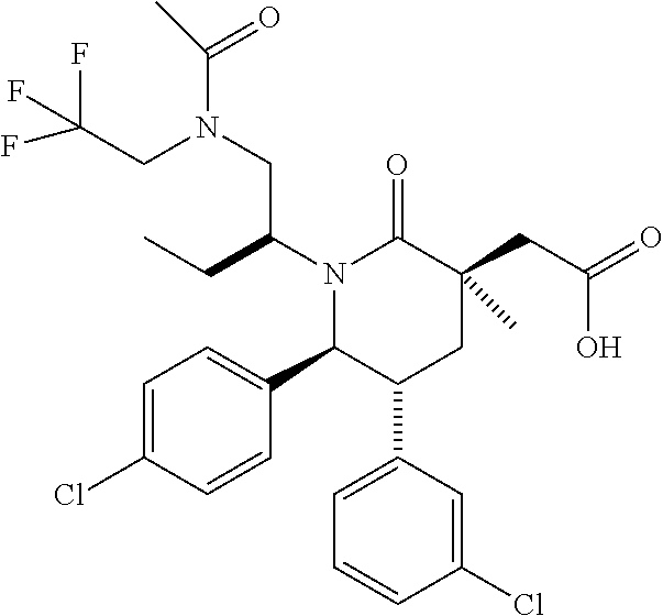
N1(C(CC)CN(C(C)=O)CC(F)(F)F)C(C2=CC=C(Cl)C=C2)C(C2=CC=CC(Cl)=C2)CC(CC(=O)O)(C)C1=O
